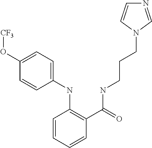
C1(O[CF3])=CC=C(NC2=C(C(=O)NCCCN3C=NC=C3)C=CC=C2)C=C1
